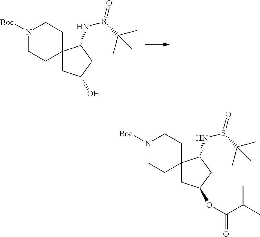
N1([Boc])CCC2(CC1)CC(O)CC2NS(=O)C(C)(C)C.N1([Boc])CCC2(CC1)CC(OC(C(C)C)=O)CC2NS(=O)C(C)(C)C
